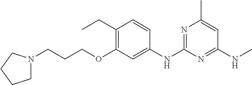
C1N(CCCOC2=C(CC)C=CC(NC3=NC(C)=CC(NC)=N3)=C2)CCC1
